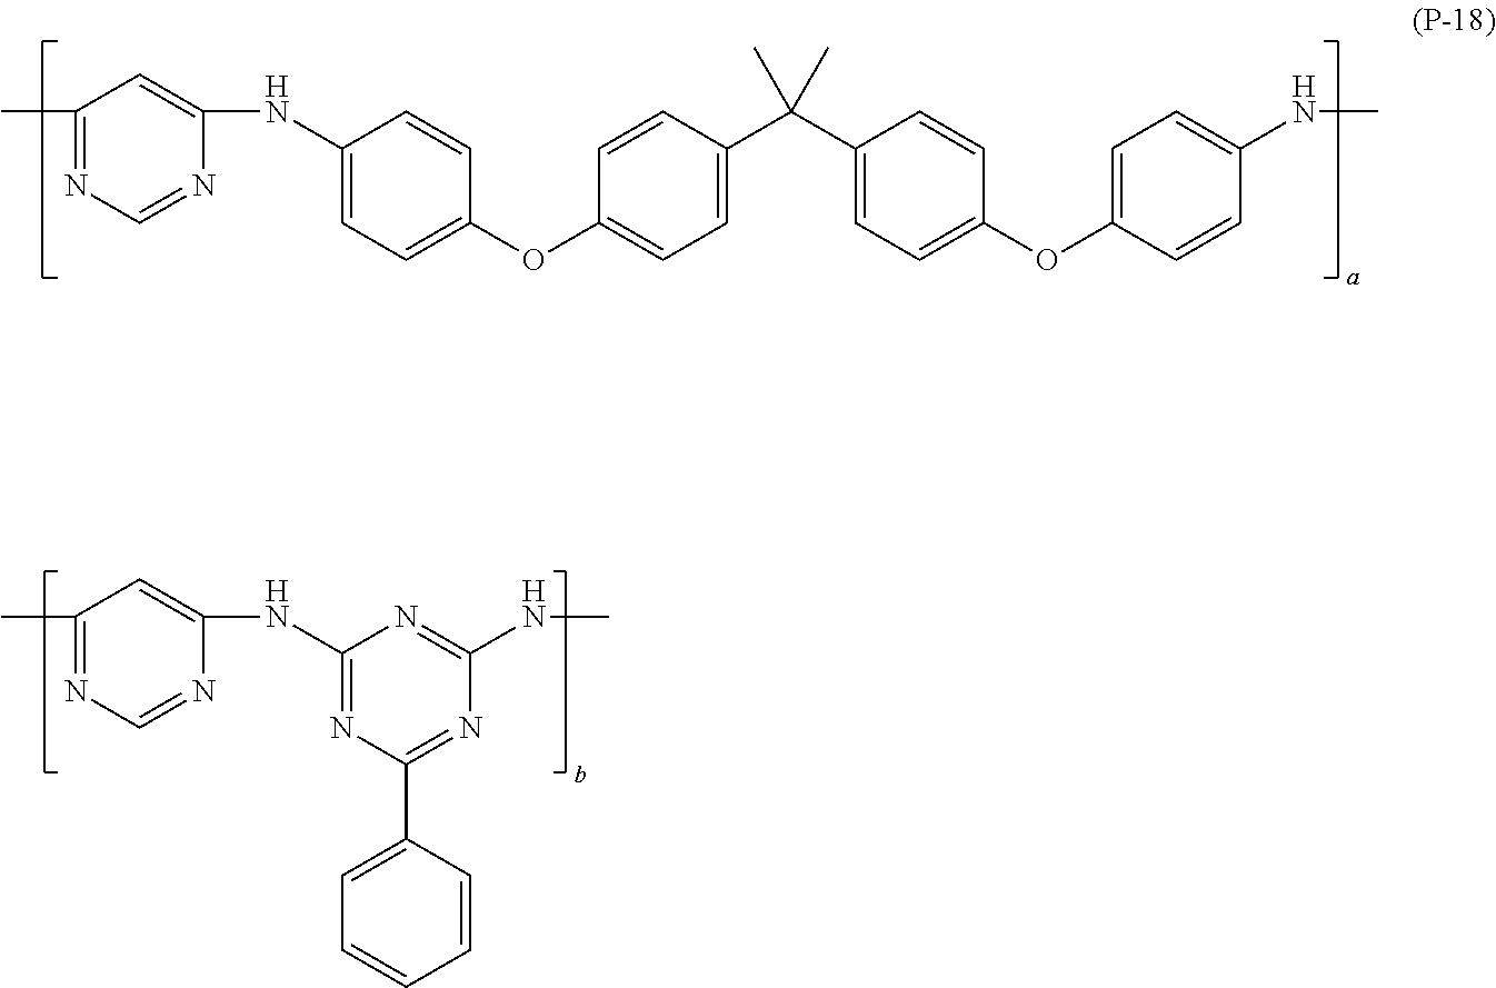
C1(C)=NC=NC(NC2=CC=C(OC3=CC=C(C(C4=CC=C(OC5=CC=C(NC)C=C5)C=C4)(C)C)C=C3)C=C2)=C1.C1(C)=NC=NC(NC2=NC(C3=CC=CC=C3)=NC(NC)=N2)=C1
